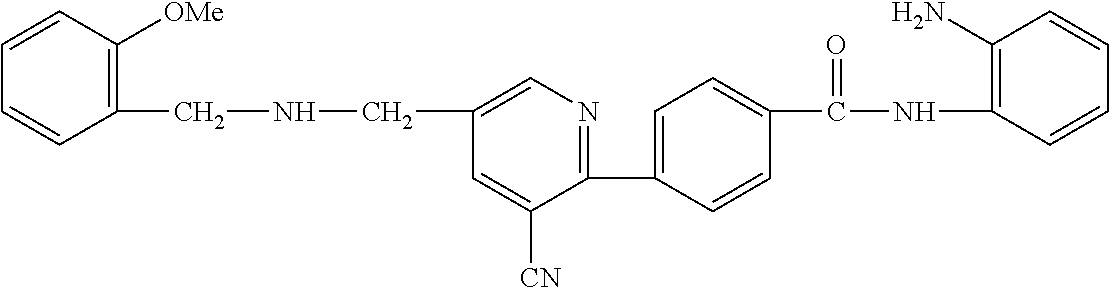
C1(C2=CC=C(C(NC3=C(N)C=CC=C3)=O)C=C2)=NC=C(CNCC2=C([OMe])C=CC=C2)C=C1[CN]
